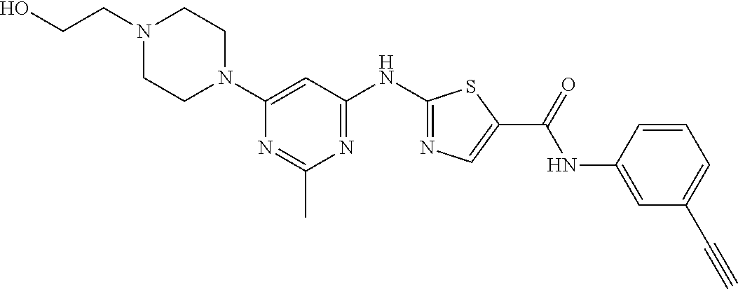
C1=CC(NC(C2=CN=C(NC3=NC(C)=NC(N4CCN(CCO)CC4)=C3)S2)=O)=CC(C#C)=C1
